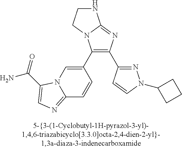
C1(C2=CN3C(=NC=C3C(N)=O)C=C2)=C(C2=NN(C3CCC3)C=C2)N=C2N1CCN2
